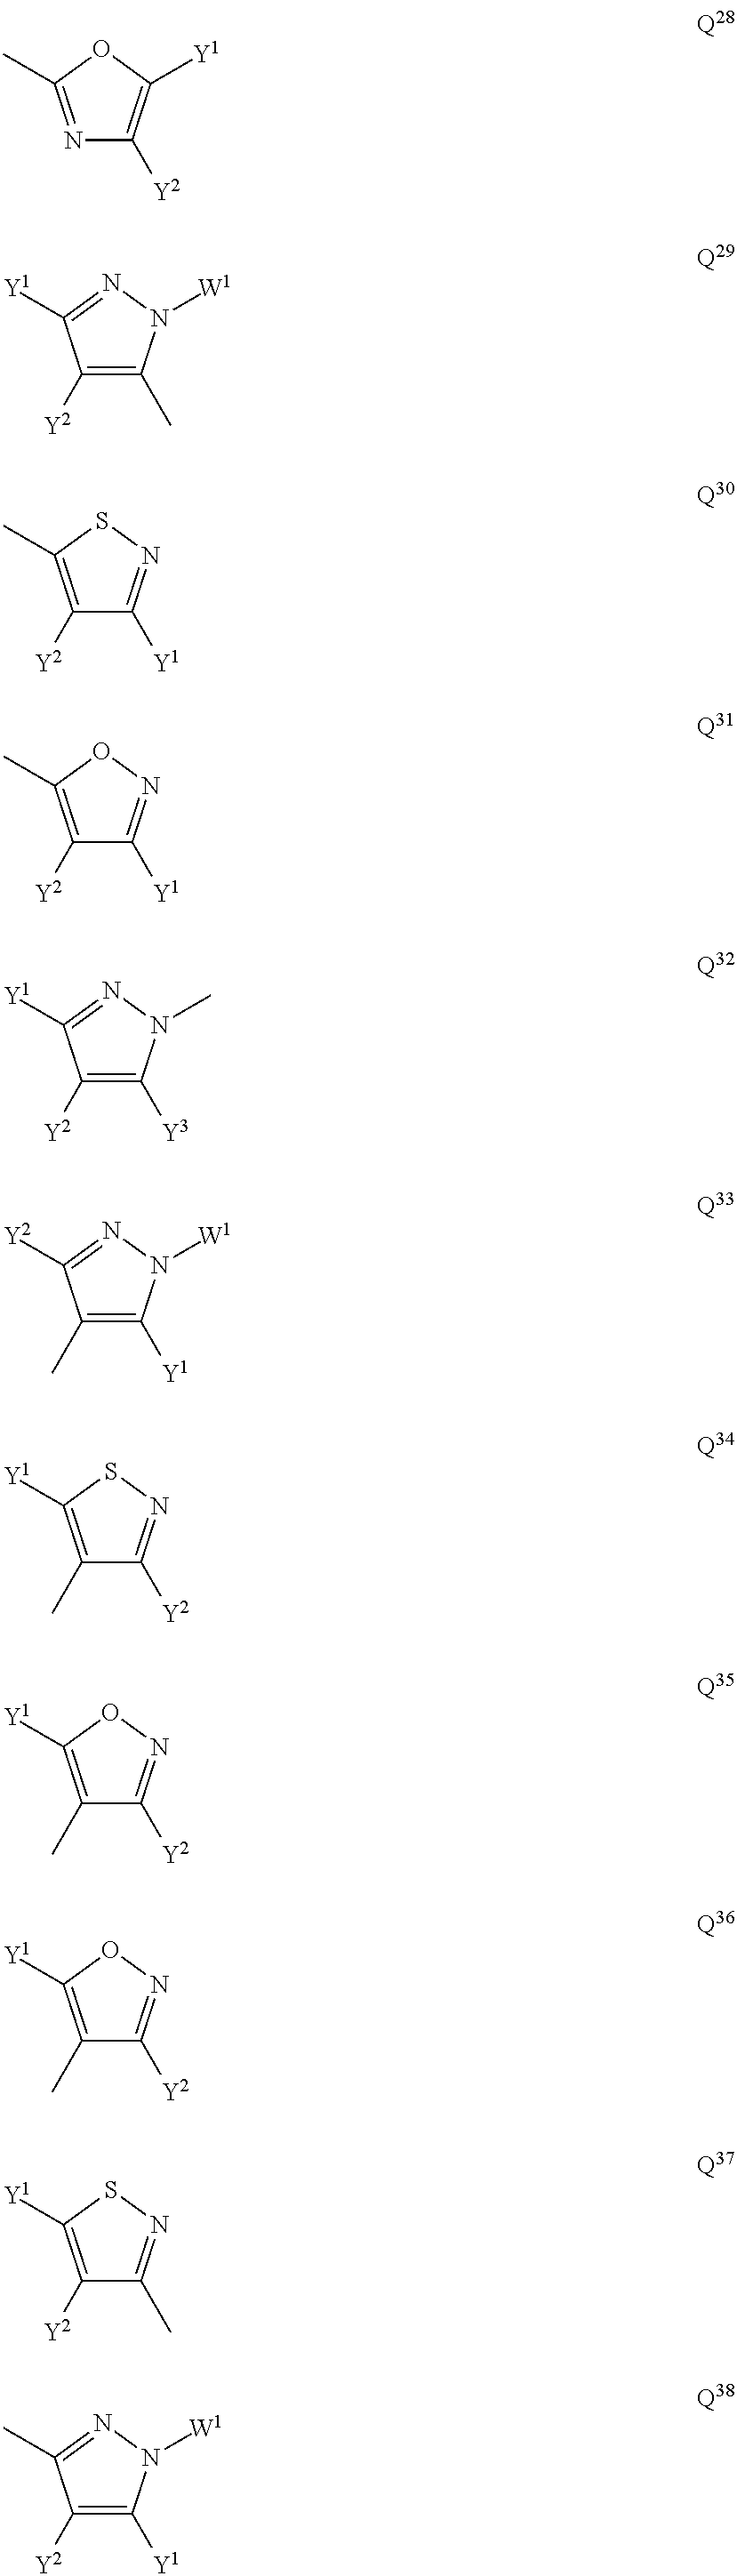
N1=C(C)OC([Y1])=C1[Y2].C1([Y2])=C(C)N([W1])N=C1[Y1].C1([Y2])=C(C)SN=C1[Y1].C1([Y2])=C(C)ON=C1[Y1].C1([Y2])=C([Y3])N(C)N=C1[Y1].C1(C)=C([Y1])N([W1])N=C1[Y2].C1(C)=C([Y1])SN=C1[Y2].C1(C)=C([Y1])ON=C1[Y2].C1(C)=C([Y1])ON=C1[Y2].C1([Y2])=C([Y1])SN=C1C.C1([Y2])=C([Y1])N([W1])N=C1C
